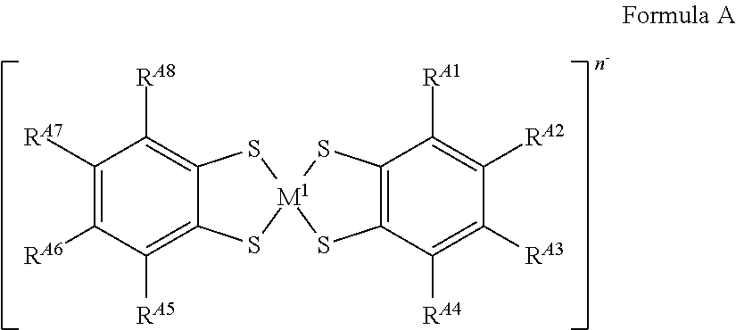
C12=C([RA8])C([RA7])=C([RA6])C([RA5])=C1S[M1]1(S2)SC2=C(S1)C([RA1])=C([RA2])C([RA3])=C2[RA4]
